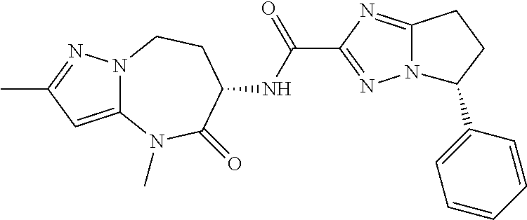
C12=NC(C(NC3C(=O)N(C)C4=CC(C)=NN4CC3)=O)=NN1C(C1=CC=CC=C1)CC2
